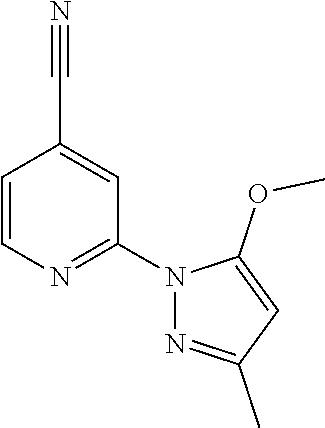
C1=CN=C(N2N=C(C)C=C2OC)C=C1C#N
